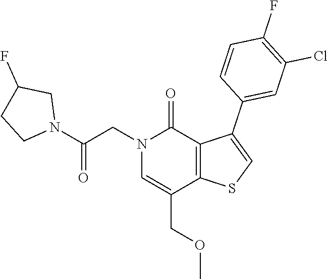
C1=CC(C2=CSC3=C2C(=O)N(CC(N2CCC(F)C2)=O)C=C3COC)=CC(Cl)=C1F
